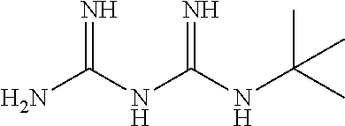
NC(NC(NC(C)(C)C)=N)=N
